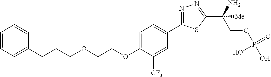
C1(CCCOCCOC2=CC=C(C3=NN=C(C(N)(COP(=O)(O)O)[Me])S3)C=C2[CF3])=CC=CC=C1
